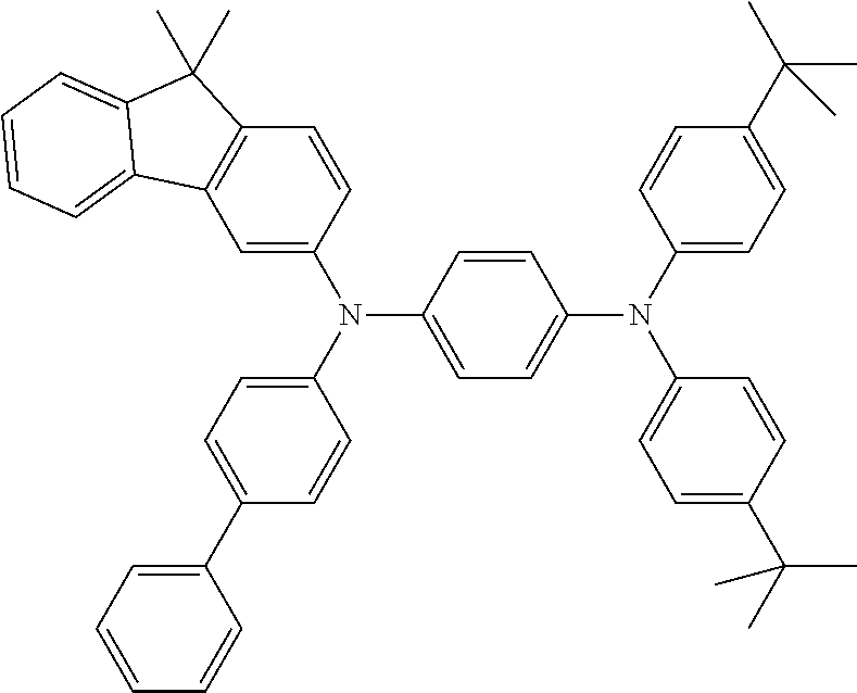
C1=C(N(C2=CC=C(C3=CC=CC=C3)C=C2)C2=CC=C(N(C3=CC=C(C(C)(C)C)C=C3)C3=CC=C(C(C)(C)C)C=C3)C=C2)C=CC2=C1C1=CC=CC=C1C2(C)C
